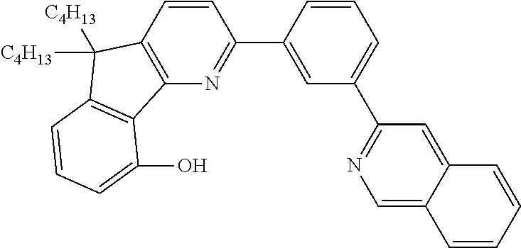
C1=CC2=C(N=C1C1=CC(C3=NC=C4C(=C3)C=CC=C4)=CC=C1)C1=C(C2([C4H13])[C4H13])C=CC=C1O
